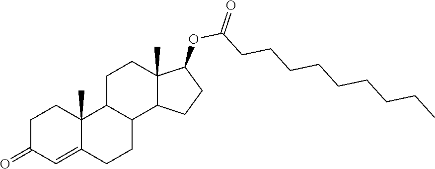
C12(C)C(=CC(=O)CC1)CCC1C2CCC2(C)C1CCC2OC(CCCCCCCCC)=O
